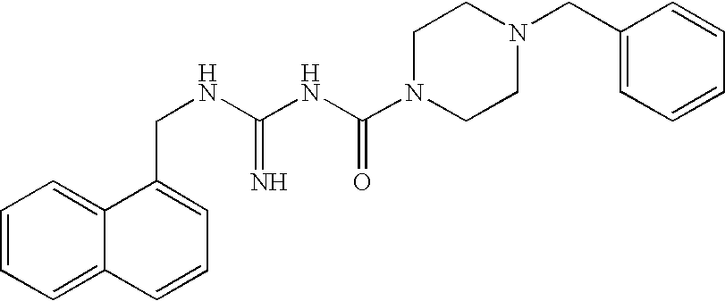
C1=CC=C2C(=C1)C(CNC(NC(N1CCN(CC3=CC=CC=C3)CC1)=O)=N)=CC=C2
